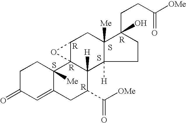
C1C(=O)C=C2C([Me])(C1)C13C([H])(C(C(=O)[OMe])C2)C2([H])C([Me])(CC1O3)C(CCC([OMe])=O)(O)CC2.S.S.S
